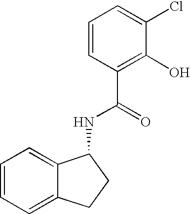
N(C(C1=C(O)C(Cl)=CC=C1)=O)C1C2=CC=CC=C2CC1
